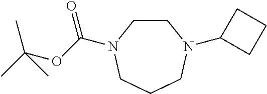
C1CN(C(OC(C)(C)C)=O)CCCN1C1CCC1
